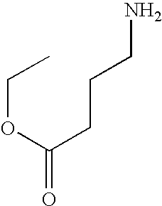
C(OC(CCCN)=O)C
